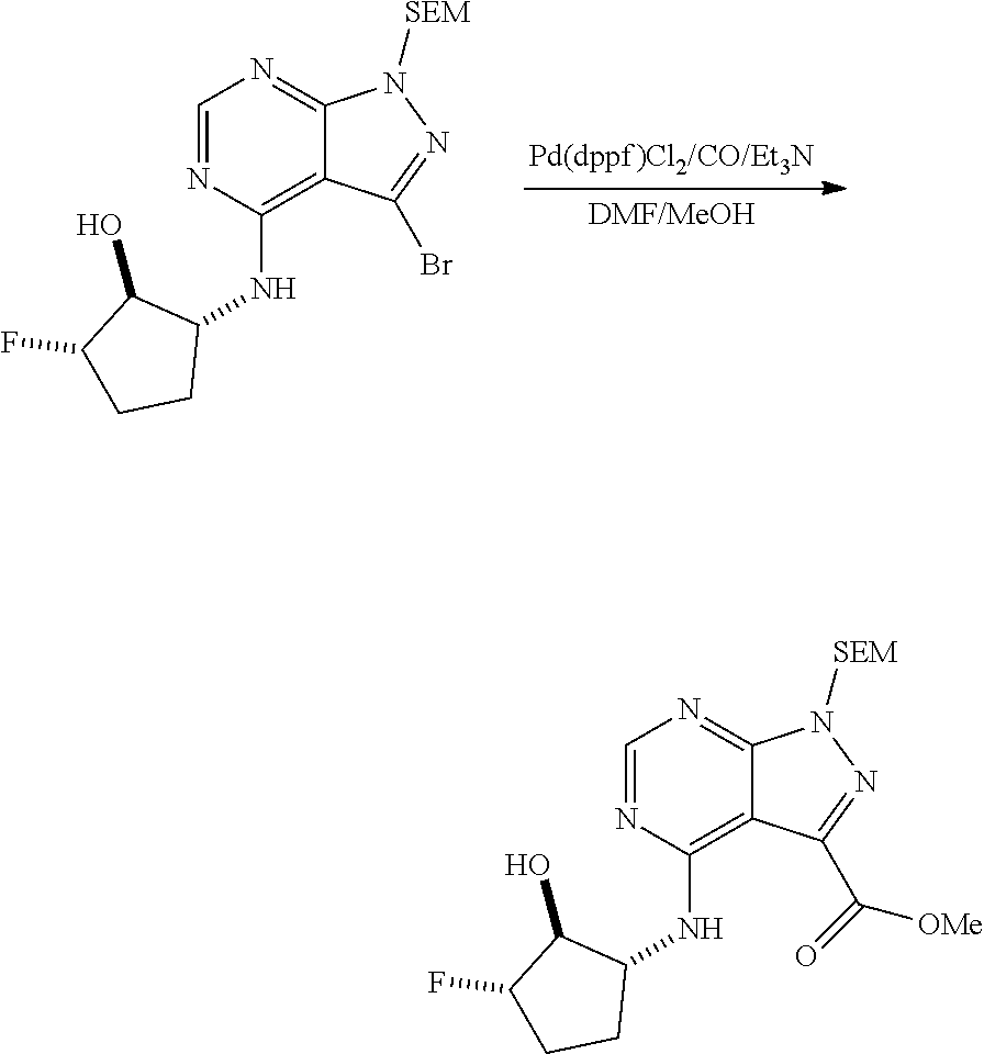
C1=NC(NC2C(O)C(F)CC2)=C2C(=N1)N([SEM])N=C2Br.C1=NC(NC2C(O)C(F)CC2)=C2C(=N1)N([SEM])N=C2C([OMe])=O
